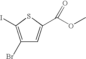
C1(Br)=C(I)SC(C(OC)=O)=C1
